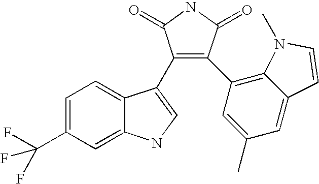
C1=C(C(F)(F)F)C=C2C(=C1)C(C1=C(C3=C4C(=CC(C)=C3)C=CN4C)C(=O)NC1=O)=CN2
